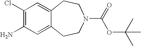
C1(Cl)=C(N)C=C2C(=C1)CCN(C(=O)OC(C)(C)C)CC2
